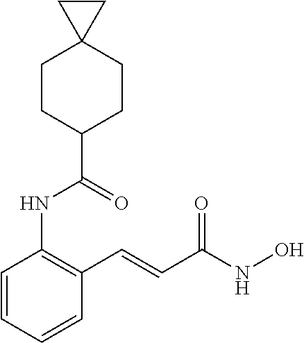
C1=CC=CC(C=CC(NO)=O)=C1NC(C1CCC2(CC1)CC2)=O
